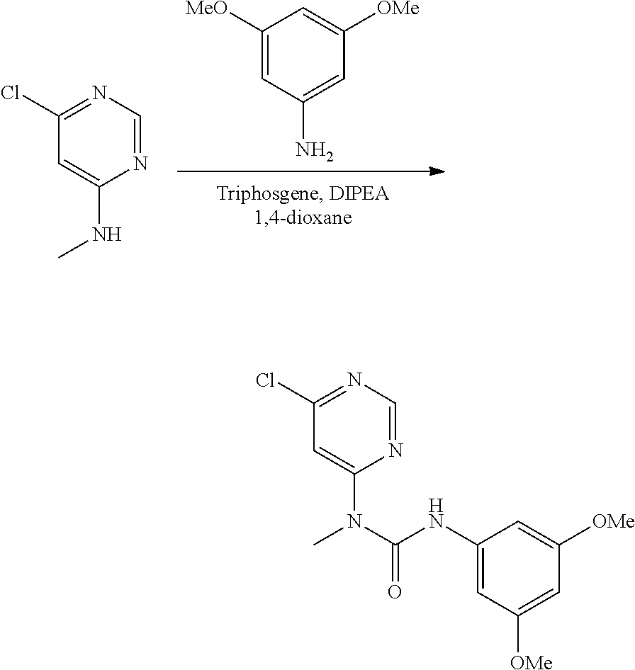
C1([MeO])=CC(N)=CC([OMe])=C1.ClC1=NC=NC(NC)=C1.C1(Cl)=NC=NC(N(C(NC2=CC([OMe])=CC([OMe])=C2)=O)C)=C1
